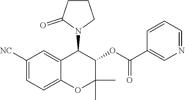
C1CCN(C2C3=CC([NC])=CC=C3OC(C)(C)C2OC(C2=CN=CC=C2)=O)C1=O
